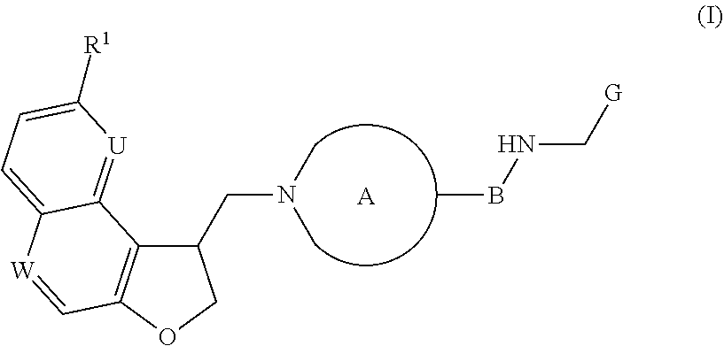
C1(CN(C)C)C2=C(OC1)C=[W]C1=CC=C([R1])[U]=C21.CBNC[G].[A]
